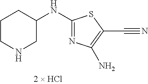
C1CNCC(NC2=NC(N)=C(C#N)S2)C1
